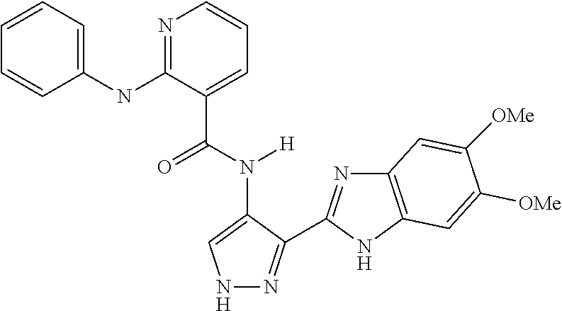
C1(C(N([H])C2=CNN=C2C2=NC3=C(N2)C=C([OMe])C([OMe])=C3)=O)=CC=CN=C1NC1=CC=CC=C1
